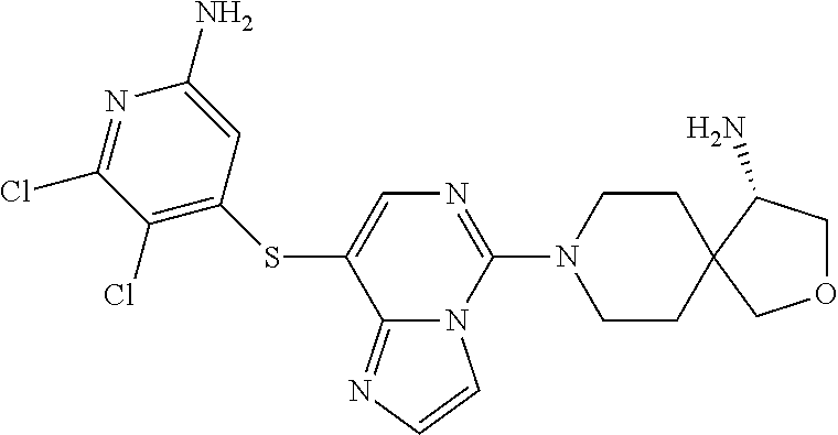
C1(N)=CC(SC2=CN=C(N3CCC4(CC3)COCC4N)N3C2=NC=C3)=C(Cl)C(Cl)=N1
